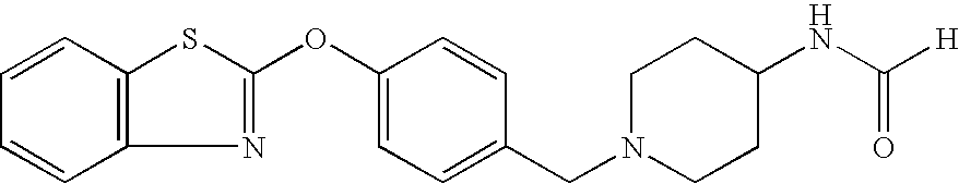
C1=CC2=C(C=C1)SC(OC1=CC=C(CN3CCC(NC([H])=O)CC3)C=C1)=N2
